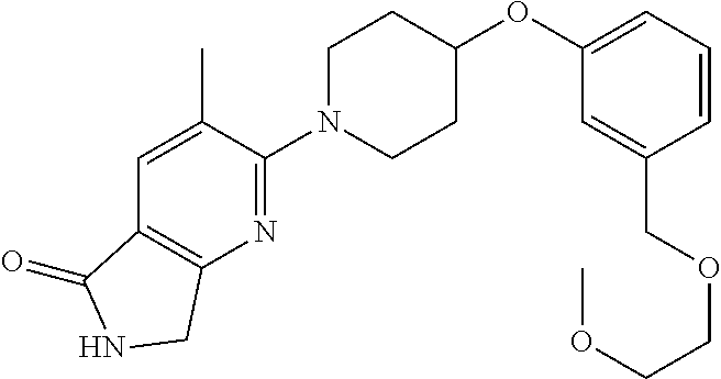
C1N(C2=NC3=C(C=C2C)C(=O)NC3)CCC(OC2=CC=CC(COCCOC)=C2)C1
